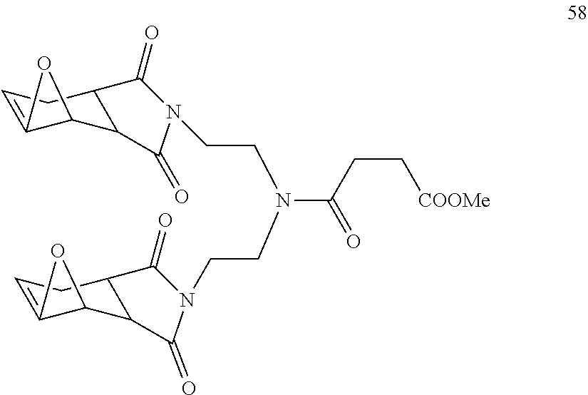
C12C(CC=C3C1O3)C(=O)N(CCN(C(=O)CC[COOMe])CCN1C(=O)C3C(C4C(=CC3)O4)C1=O)C2=O
